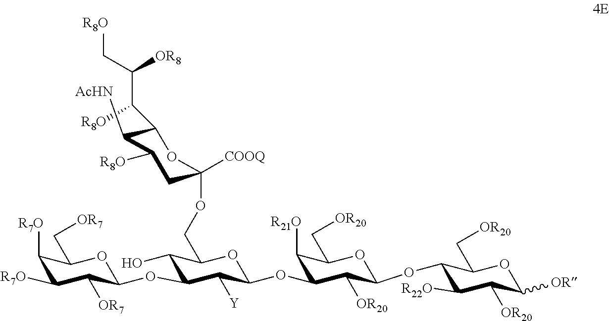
C1([R7O])C([R7O])C([OR7])C(OC2C(O)C(COC3([COOQ])CC([R8O])C([AcHN])C(C([R8O])C(C[R8O])[OR8])O3)OC(OC3C([R21O])C(C[OR20])OC(OC4C(C[OR20])OC([OR])C([OR20])C4[R22O])C3[OR20])C2[Y])OC1C[OR7]
